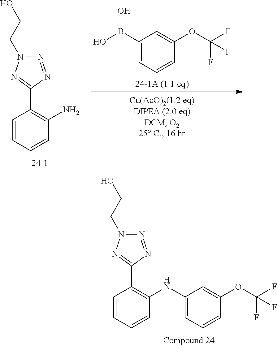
N1=NC(C2=C(NC3=CC=CC(OC(F)(F)F)=C3)C=CC=C2)=NN1CCO.N1=NC(C2=C(N)C=CC=C2)=NN1CCO.C1(B(O)O)=CC=CC(OC(F)(F)F)=C1
